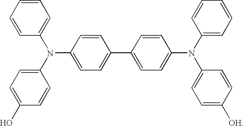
C1=CC(N(C2=CC=CC=C2)C2=CC=C(O)C=C2)=CC=C1C1=CC=C(N(C2=CC=CC=C2)C2=CC=C([OH])C=C2)C=C1
